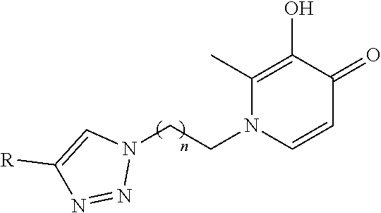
C1(C)=C(O)C(=O)C=CN1CCN1C=C([R])N=N1
